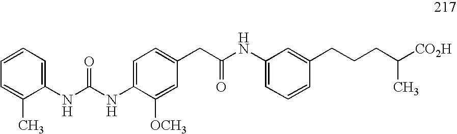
C1(NC(NC2=CC=C(CC(NC3=CC=CC(CCCC([CO2H])C)=C3)=O)C=C2[OCH3])=O)=CC=CC=C1C
